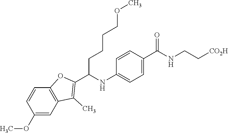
COC1=CC2=C(C=C1)OC(C(NC1=CC=C(C(=O)NCC[CO2H])C=C1)CCCCOC)=C2C
